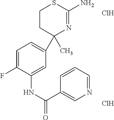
C1CC(C)(C2=CC=C(F)C(NC(C3=CN=CC=C3)=O)=C2)N=C(N)S1.Cl.Cl
